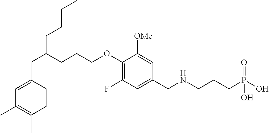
C1=CC(CC(CCCC)CCCOC2=C(F)C=C(CNCCCP(O)(O)=O)C=C2[OMe])=CC(C)=C1C
